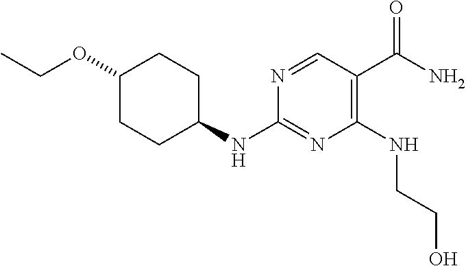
C(OC1CCC(NC2=NC(NCCO)=C(C(N)=O)C=N2)CC1)C
